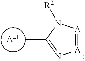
[Ar1].CC1=N[A]=[A]N1[R2]
